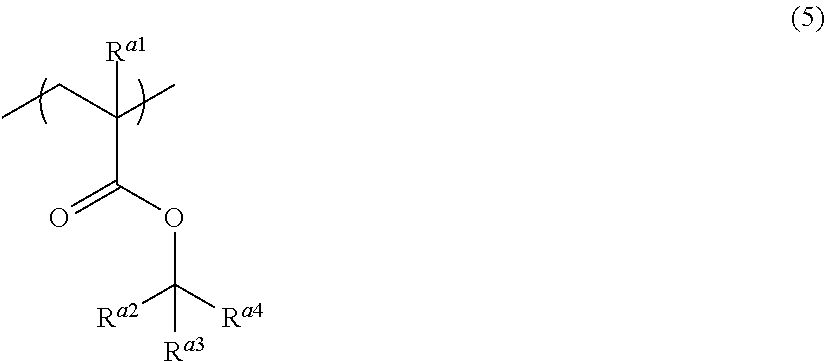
C([Ra1])(CC)(C)C(OC([Ra4])([Ra2])[Ra3])=O
